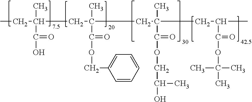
CCC(C(O)=O)(C)CC(C)(C(OCC1=CC=CC=C1)=O)CC(C)(C(=O)OCC(C)O)CC(C(=O)OC(C)(C)C)C
